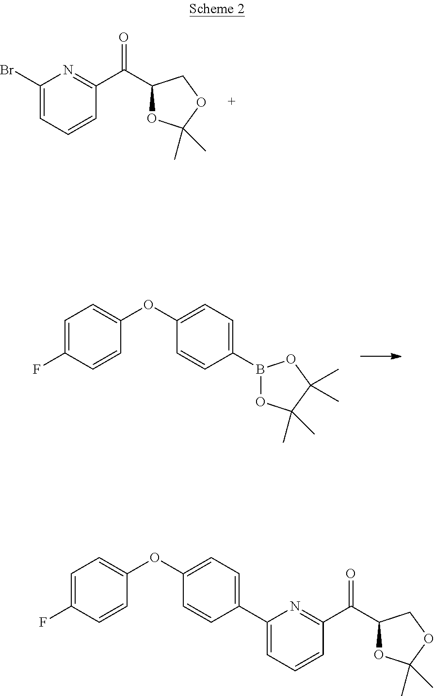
C1(Br)=CC=CC(C(C2OC(C)(C)OC2)=O)=N1.C1(OC2=CC=C(F)C=C2)=CC=C(B2OC(C)(C)C(C)(C)O2)C=C1.C1(OC2=CC=C(F)C=C2)=CC=C(C2=CC=CC(C(C3OC(C)(C)OC3)=O)=N2)C=C1
